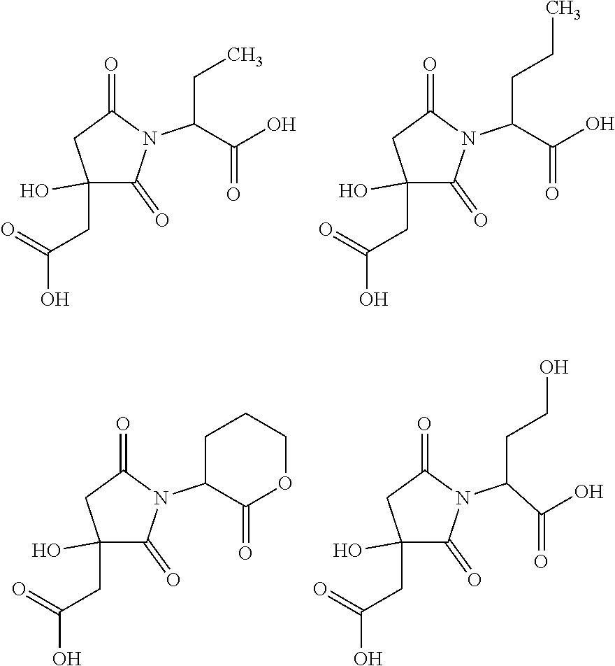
C1(O)(CC(=O)O)C(=O)N(C(C(O)=O)CC)C(=O)C1.C1(O)(CC(=O)O)C(=O)N(C(C(O)=O)CCC)C(=O)C1.C1(O)(CC(=O)O)C(=O)N(C(C(O)=O)CCO)C(=O)C1.C1(O)(CC(=O)O)C(=O)N(C2CCCOC2=O)C(=O)C1
